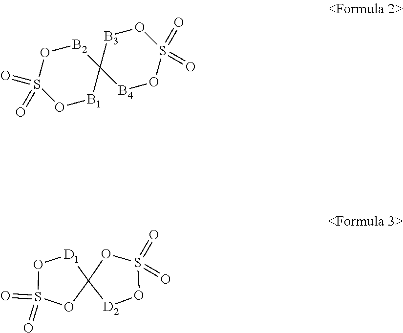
S1(=O)(=O)OC2([D1]O1)[D2]OS(=O)(=O)O2.C12([B2]OS(=O)(=O)O[B1]1)[B4]OS(=O)(=O)O[B3]2
